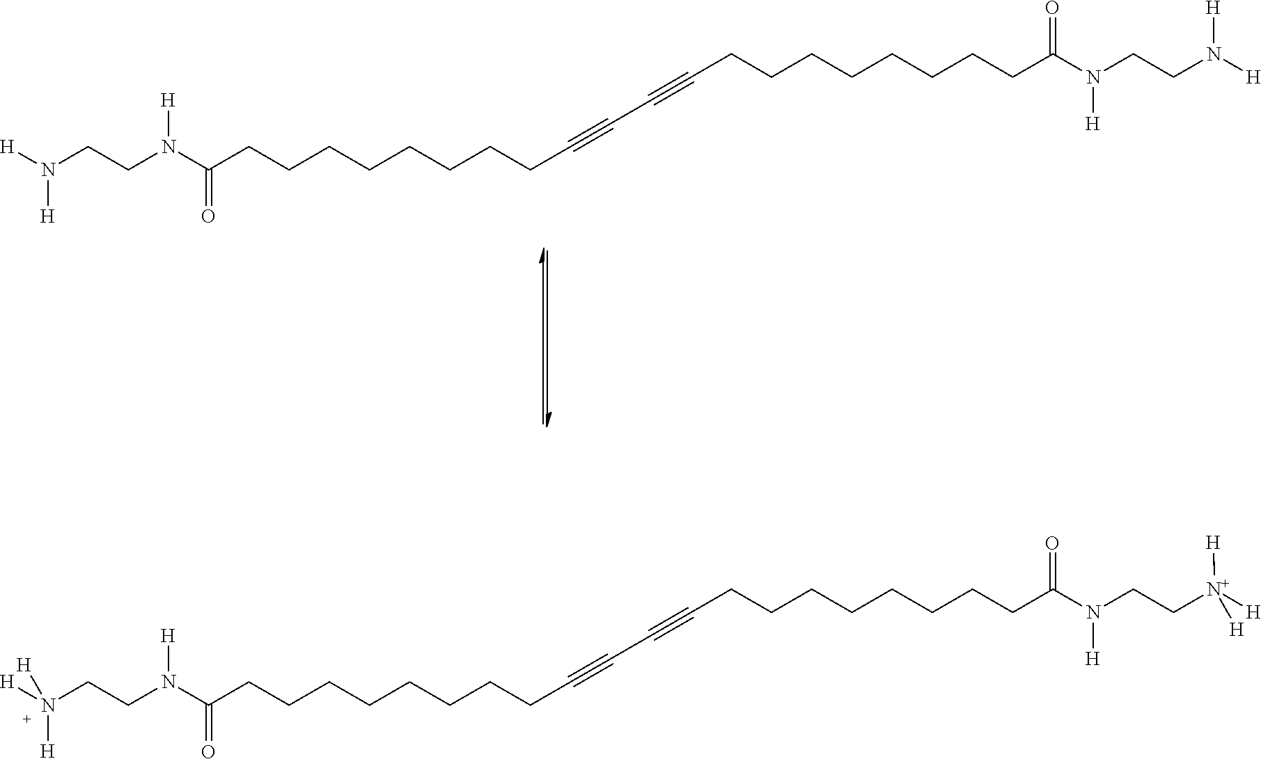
[H]N(CCN(C(CCCCCCCCC#CC#CCCCCCCCCC(N(CCN([H])[H])[H])=O)=O)[H])[H].C(CN(C(CCCCCCCCC#CC#CCCCCCCCCC(N(CC[N+]([H])([H])[H])[H])=O)=O)[H])N([H])([H])[H]
